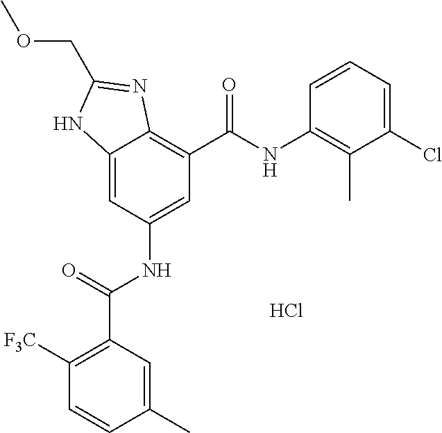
C12=CC(NC(C3=C([F3C])C=CC(C)=C3)=O)=CC(C(NC3=C(C)C(Cl)=CC=C3)=O)=C1N=C(COC)N2.Cl
